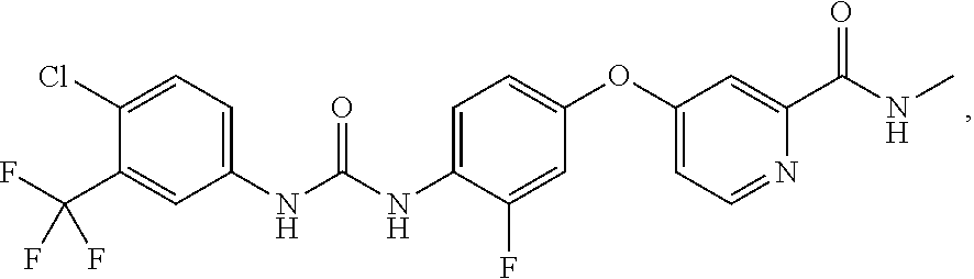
C1(Cl)=CC=C(NC(NC2=CC=C(OC3=CC=NC(C(=O)NC)=C3)C=C2F)=O)C=C1C(F)(F)F
